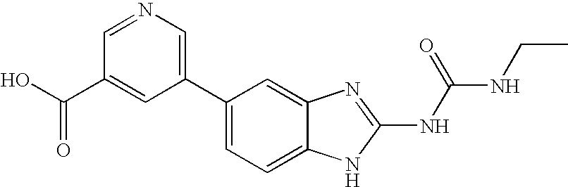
C1(C2=CN=CC(C(O)=O)=C2)=CC=C2C(=C1)N=C(NC(NCC)=O)N2
